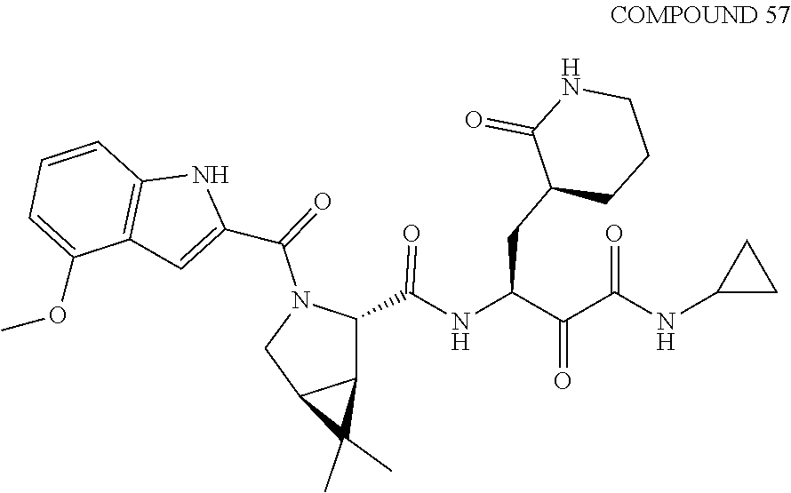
N(C(=O)C1N(C(C2=CC3=C(C=CC=C3OC)N2)=O)CC2C(C)(C)C12)C(C(=O)C(=O)NC1CC1)CC1C(=O)NCCC1
